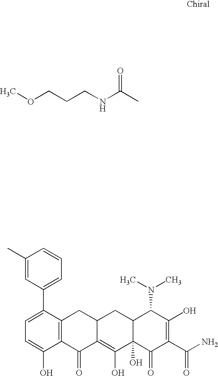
CC(NCCCOC)=O.C1=C(C2=CC=CC(C)=C2)C2=C(C(O)=C1)C(=O)C1=C(O)C3(O)C(CC1C2)C(N(C)C)C(O)=C(C(N)=O)C3=O
